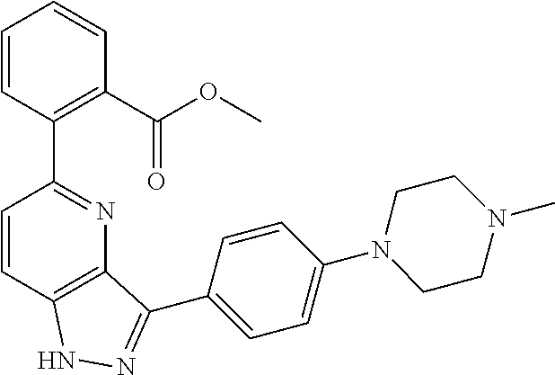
C1=CC(C2=NC3=C(C=C2)NN=C3C2=CC=C(N3CCN(C)CC3)C=C2)=C(C(=O)OC)C=C1
